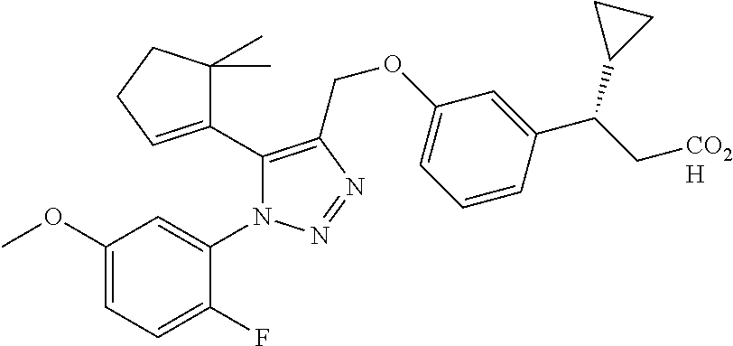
C1(C2=CCCC2(C)C)=C(COC2=CC=CC(C(C[CO2H])C3CC3)=C2)N=NN1C1=CC(OC)=CC=C1F
